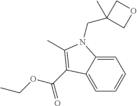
C(OCC)(=O)C1=C(C)N(CC2(C)COC2)C2=CC=CC=C21
